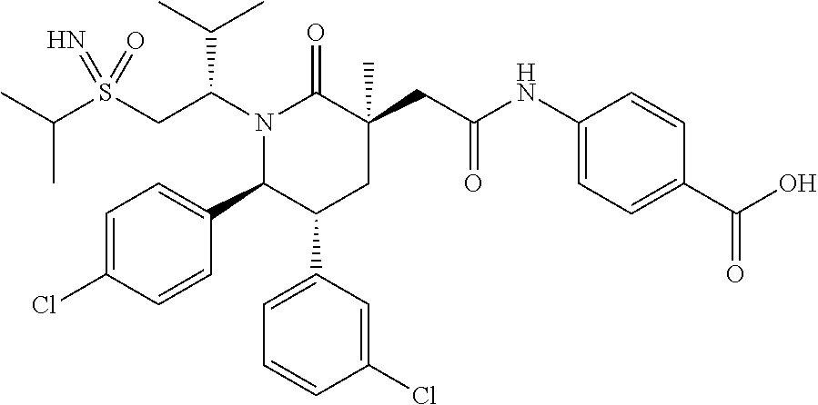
C(C)(C)S(CC(N1C(=O)C(CC(NC2=CC=C(C(O)=O)C=C2)=O)(C)CC(C2=CC=CC(Cl)=C2)C1C1=CC=C(Cl)C=C1)C(C)C)(=N)=O
